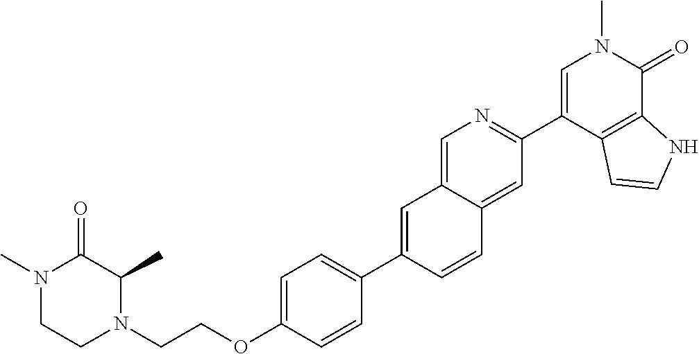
C(OC1=CC=C(C2=CC3=CN=C(C4=CN(C)C(=O)C5=C4C=CN5)C=C3C=C2)C=C1)CN1C(C)C(=O)N(C)CC1
